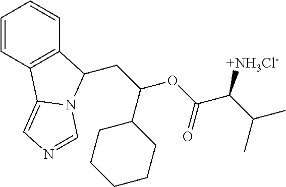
C1=CC2=C(C=C1)C(CC(OC(C(C(C)C)[+NH3Cl-])=O)C1CCCCC1)N1C2=CN=C1
